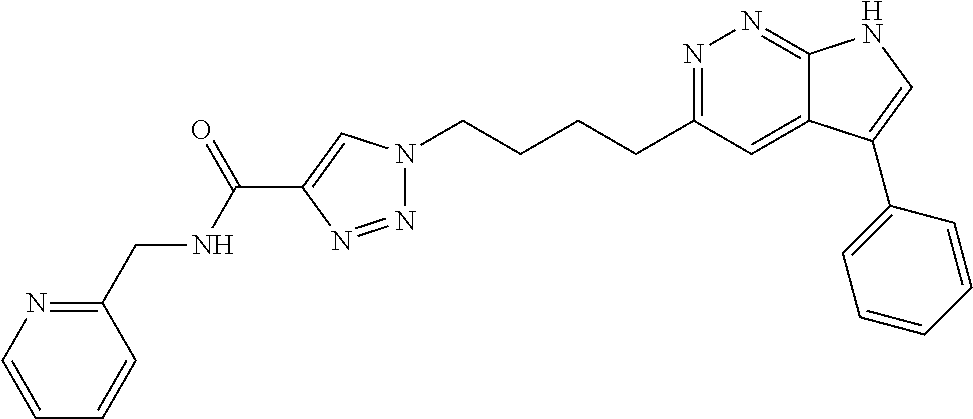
N1=C(CCCCN2N=NC(C(NCC3=NC=CC=C3)=O)=C2)C=C2C(=N1)NC=C2C1=CC=CC=C1
